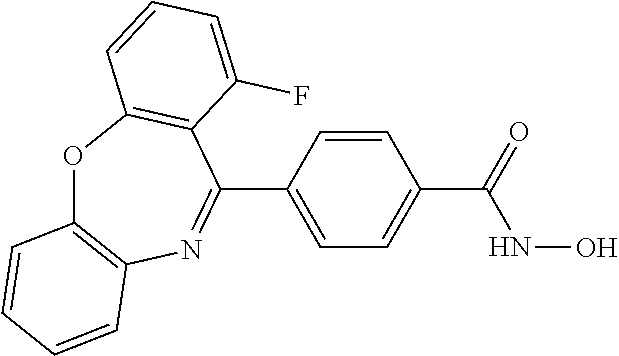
O=C(C1=CC=C(C2=NC3=C(OC4=C2C(F)=CC=C4)C=CC=C3)C=C1)NO
